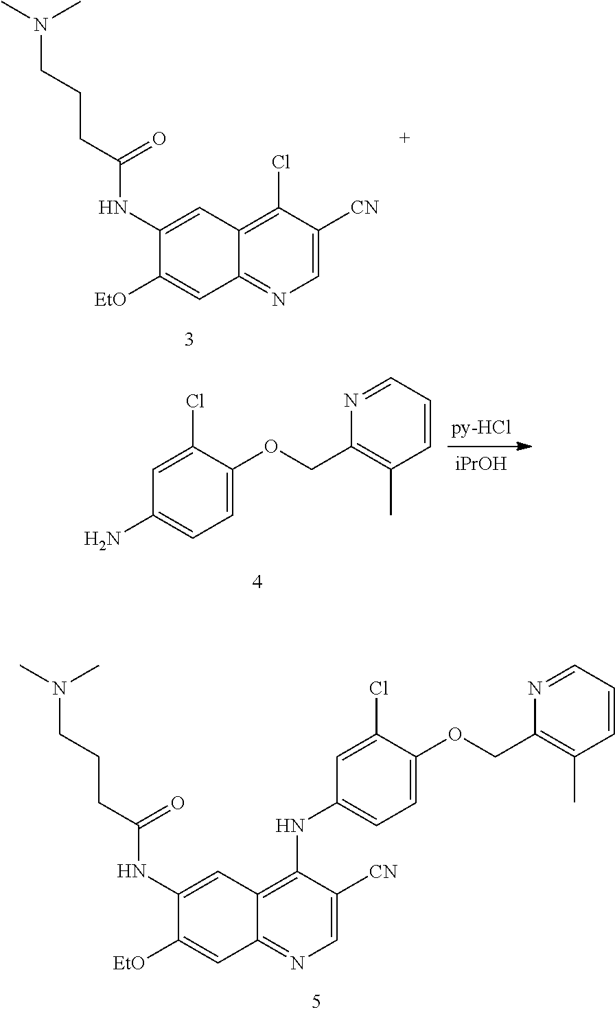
C(CC(=O)NC1=CC2=C(Cl)C([CN])=CN=C2C=C1[EtO])CN(C)C.C1=C(OCC2=C(C)C=CC=N2)C(Cl)=CC(N)=C1.[iPrOH].C1=C(OCC2=C(C)C=CC=N2)C(Cl)=CC(NC2=C3C(=NC=C2[CN])C=C([EtO])C(NC(CCCN(C)C)=O)=C3)=C1
